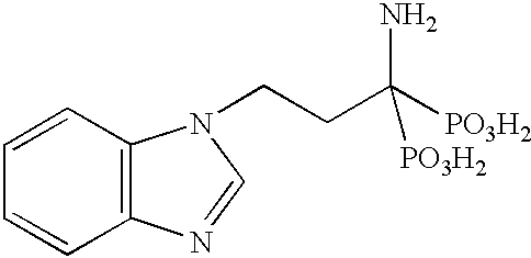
C12=C(C=CC=C1)N(CCC([PO3H2])([PO3H2])N)C=N2
